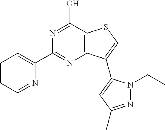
C1(C2=CC=CC=N2)=NC2=C(C(O)=N1)SC=C2C1=CC(C)=NN1CC
